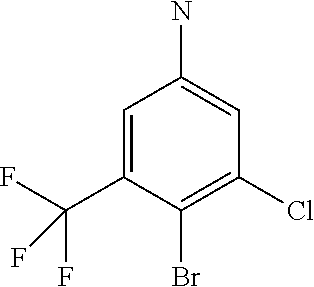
BrC1=C(Cl)C=C(N)C=C1C(F)(F)F
